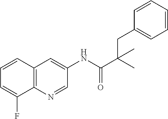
C12=C(N=CC(NC(C(C)(CC3=CC=CC=C3)C)=O)=C1)C(F)=CC=C2
